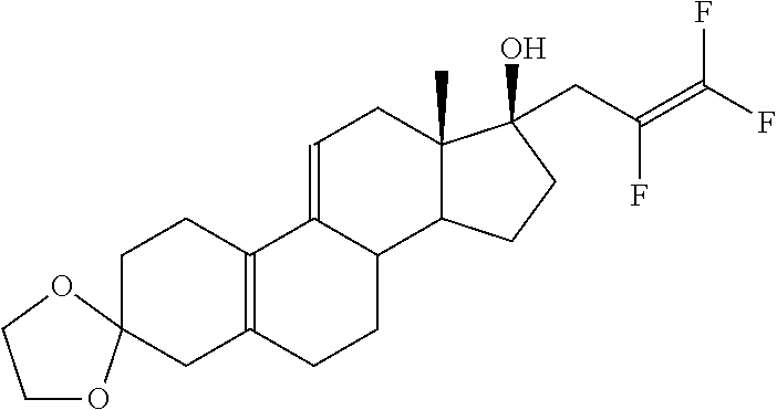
C1CC2=C(CC13OCCO3)CCC1C2=CCC2(C)C1CCC2(O)CC(=C(F)F)F
